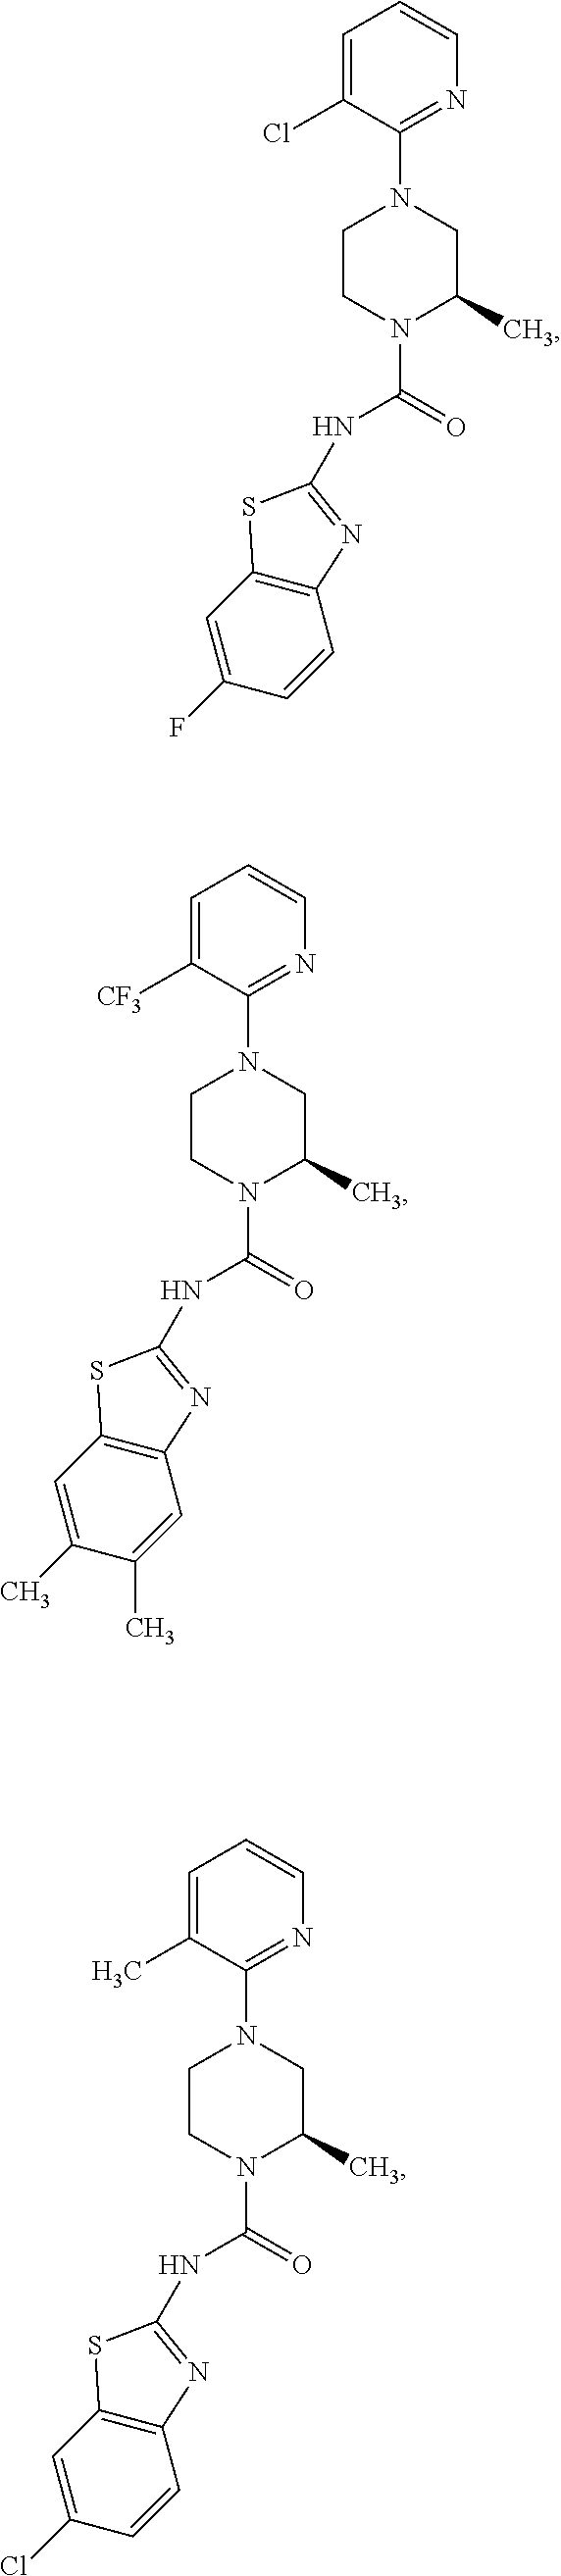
FC1=CC2=C(C=C1)N=C(NC(=O)N1C(C)CN(C3=NC=CC=C3Cl)CC1)S2.CC1=CC2=C(C=C1C)N=C(NC(=O)N1C(C)CN(C3=NC=CC=C3[CF3])CC1)S2.ClC1=CC2=C(C=C1)N=C(NC(=O)N1C(C)CN(C3=NC=CC=C3C)CC1)S2
